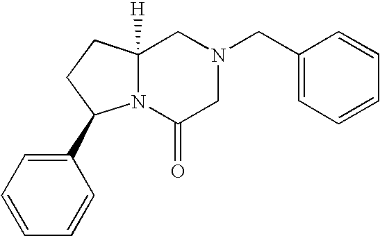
N12C(=O)CN(CC3=CC=CC=C3)CC1([H])CCC2C1=CC=CC=C1
